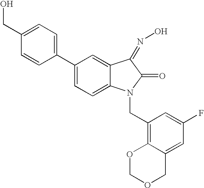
C1(C2=CC=C(CO)C=C2)=CC=C2C(=C1)C(=NO)C(=O)N2CC1=C2C(=CC(F)=C1)COCO2
